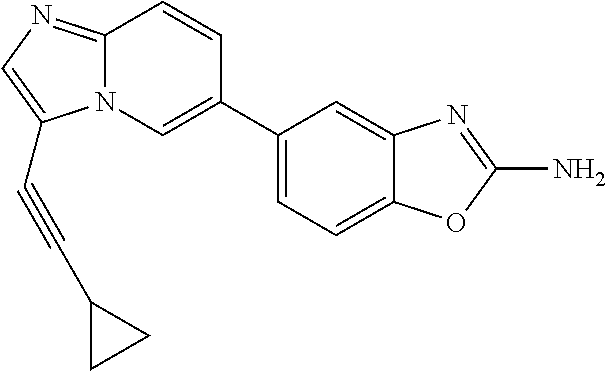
C1(C2=CN3C(=NC=C3C#CC3CC3)C=C2)=CC=C2C(=C1)N=C(N)O2
